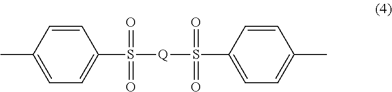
C1=CC(C)=CC=C1S([Q]S(C1=CC=C(C)C=C1)(=O)=O)(=O)=O
